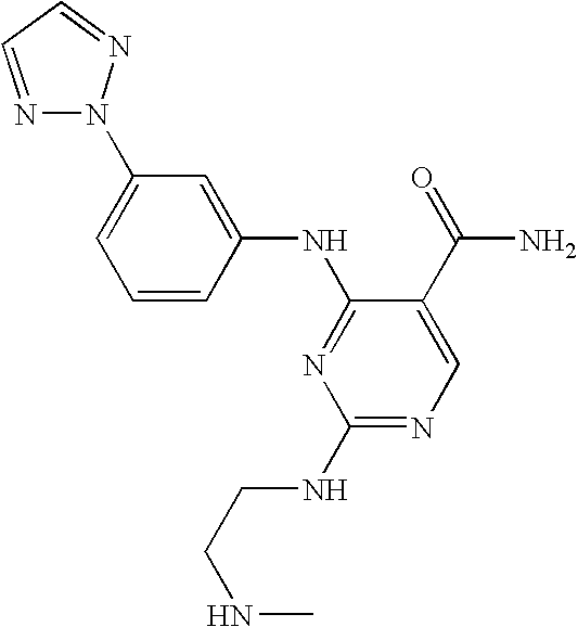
C1=C(N2N=CC=N2)C=C(NC2=NC(NCCNC)=NC=C2C(=O)N)C=C1
